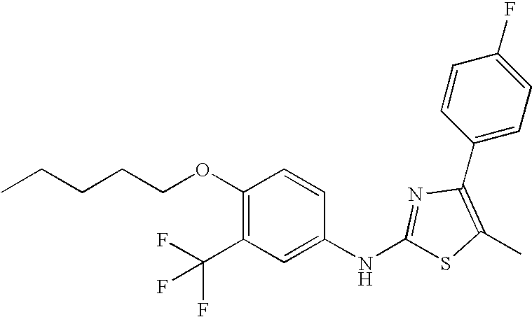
CCCCCOC1=C(C(F)(F)F)C=C(NC2=NC(C3=CC=C(F)C=C3)=C(C)S2)C=C1
